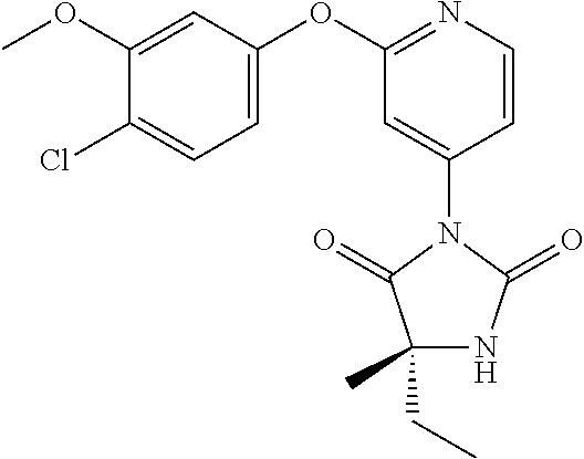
C1(CC)(C)NC(=O)N(C2=CC(OC3=CC=C(Cl)C(OC)=C3)=NC=C2)C1=O
